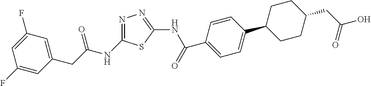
C1(F)=CC(CC(NC2=NN=C(NC(C3=CC=C(C4CCC(CC(O)=O)CC4)C=C3)=O)S2)=O)=CC(F)=C1
